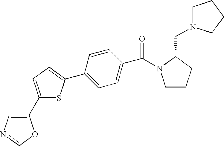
C(N1C(CN2CCCC2)CCC1)(=O)C1=CC=C(C2=CC=C(C3=CN=CO3)S2)C=C1
